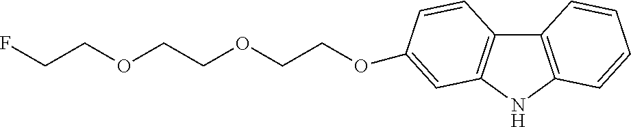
C12=C(NC3=C1C=CC(OCCOCCOCCF)=C3)C=CC=C2
